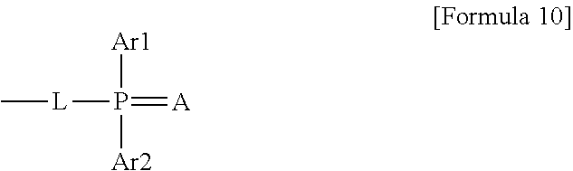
C[L]P(=[A])([Ar1])[Ar2]
